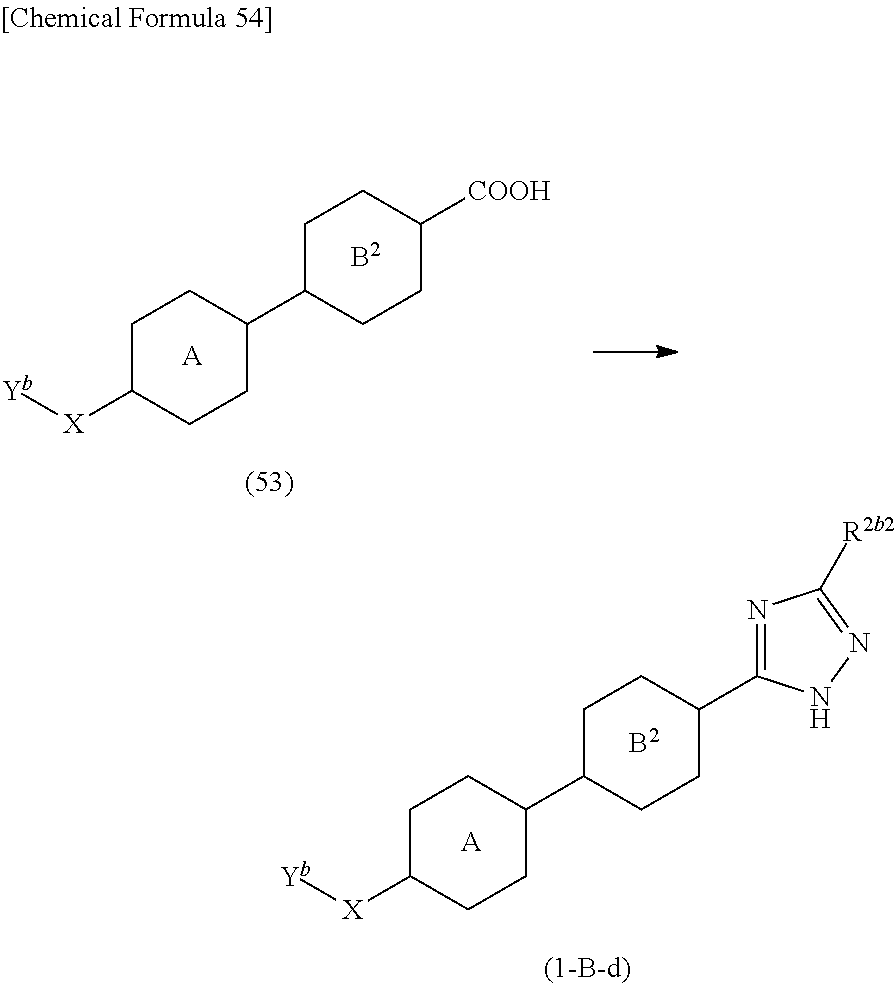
C1C([X][Yb])CCC(C2CCC(C3=NC([R2b2])=NN3)CC2)C1.[A].C1C([X][Yb])CCC(C2CCC([COOH])CC2)C1.[A]
